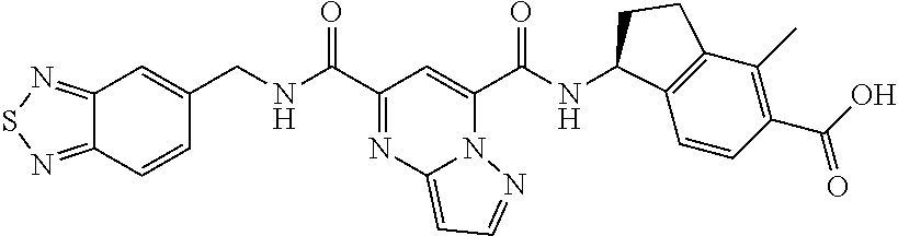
C1(C(=O)NCC2=CC3=NSN=C3C=C2)=NC2=CC=NN2C(C(=O)NC2C3=C(C(C)=C(C(=O)O)C=C3)CC2)=C1
